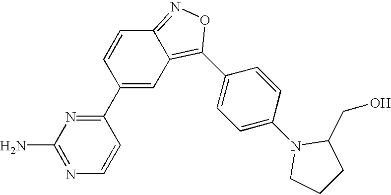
C1(C2=NC(N)=NC=C2)=CC2=C(C3=CC=C(N4CCCC4CO)C=C3)ON=C2C=C1
